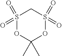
S1(=O)(=O)OC(C)(C)OS(=O)(=O)C1
